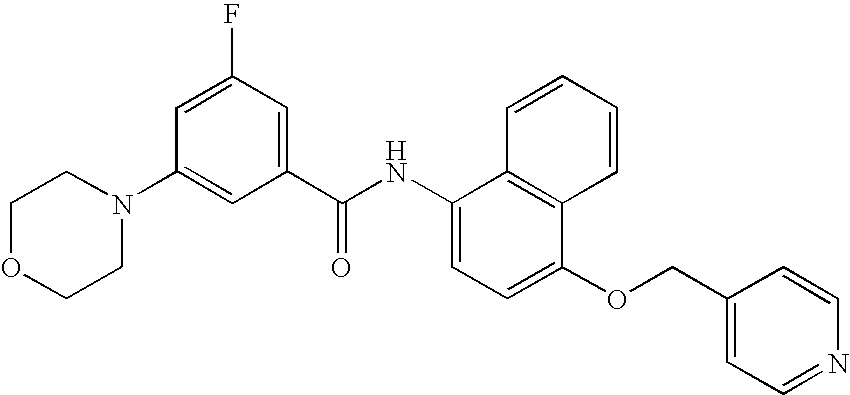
N1(C2=CC(C(NC3=CC=C(OCC4=CC=NC=C4)C4=C3C=CC=C4)=O)=CC(F)=C2)CCOCC1
